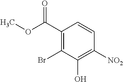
C1(C(OC)=O)=C(Br)C(O)=C([NO2])C=C1
